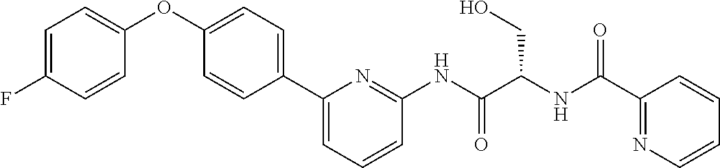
C1=C(F)C=CC(OC2=CC=C(C3=CC=CC(NC(=O)C(CO)NC(=O)C4=NC=CC=C4)=N3)C=C2)=C1
